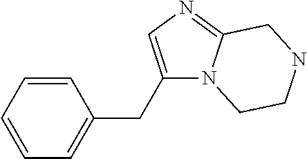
C1=CC=CC=C1CC1=CN=C2N1CCNC2
